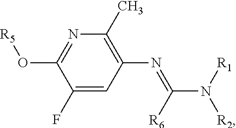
C1(F)=CC(N=C(N([R1])[R2])[R6])=C(C)N=C1O[R5]
